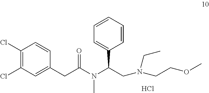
C1(Cl)=C(Cl)C=C(CC(N(C(C2=CC=CC=C2)CN(CC)CCOC)C)=O)C=C1.Cl
